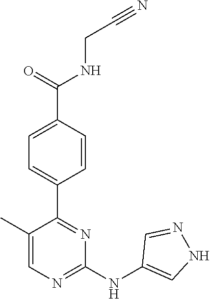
C(CNC(C1=CC=C(C2=NC(NC3=CNN=C3)=NC=C2C)C=C1)=O)#N
